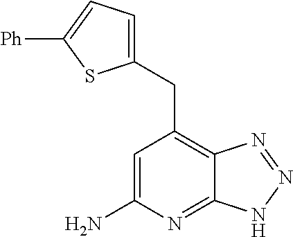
C1=C(N)N=C2C(=C1CC1=CC=C([Ph])S1)N=NN2
